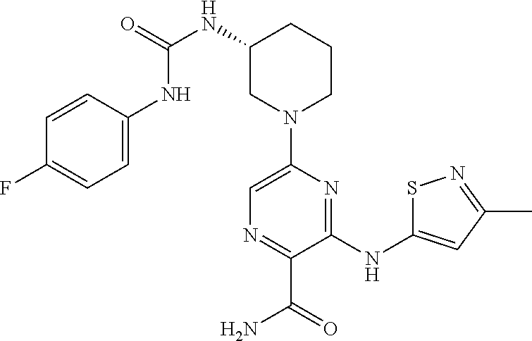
N(C1CN(C2=CN=C(C(=O)N)C(NC3=CC(C)=NS3)=N2)CCC1)C(NC1=CC=C(F)C=C1)=O
